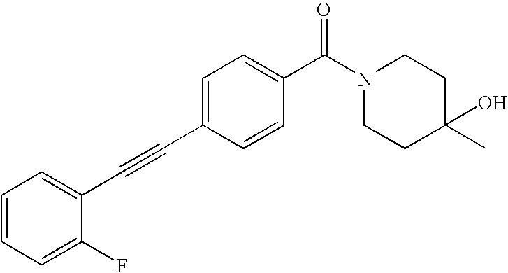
C1=CC=C(F)C(C#CC2=CC=C(C(N3CCC(C)(O)CC3)=O)C=C2)=C1
